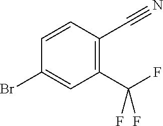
C1(Br)=CC(C(F)(F)F)=C(C#N)C=C1
